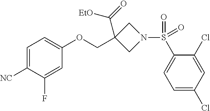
C1=C([NC])C(F)=CC(OCC2(C([EtO])=O)CN(S(C3=CC=C(Cl)C=C3Cl)(=O)=O)C2)=C1
